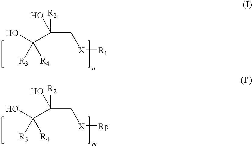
OC(C(C[X][R1])(O)[R2])([R4])[R3].OC(C(C[X][Rp])(O)[R2])([R4])[R3]
